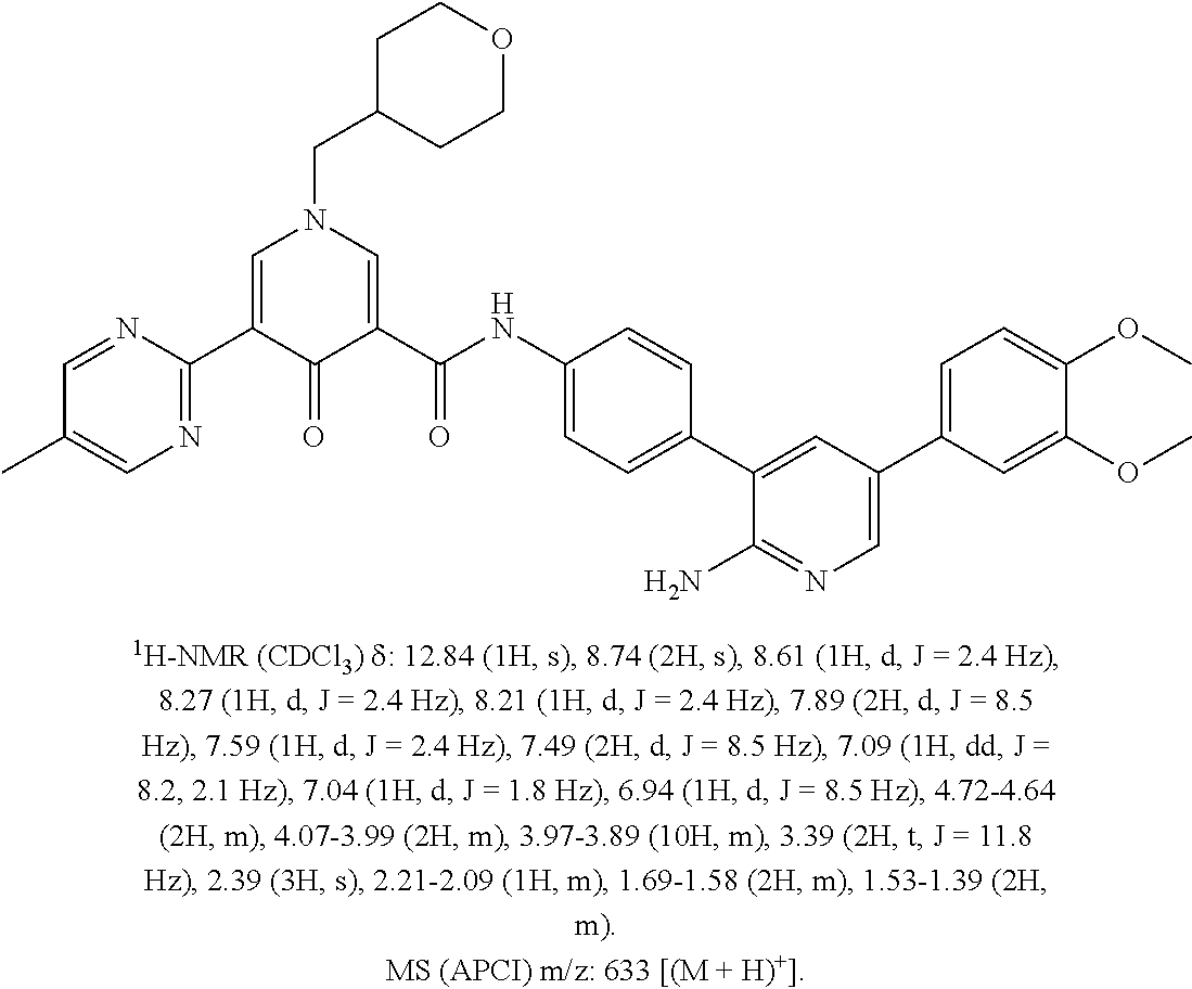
C1(C2=CN(CC3CCOCC3)C=C(C(NC3=CC=C(C4=CC(C5=CC=C(OC)C(OC)=C5)=CN=C4N)C=C3)=O)C2=O)=NC=C(C)C=N1
